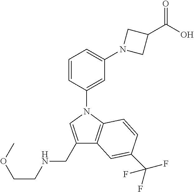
C1=CC(N2C=C(CNCCOC)C3=C2C=CC(C(F)(F)F)=C3)=CC(N2CC(C(O)=O)C2)=C1
